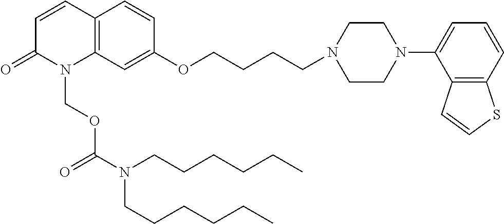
C12=C(C=C(OCCCCN3CCN(C4=CC=CC5=C4C=CS5)CC3)C=C1)N(COC(N(CCCCCC)CCCCCC)=O)C(=O)C=C2
